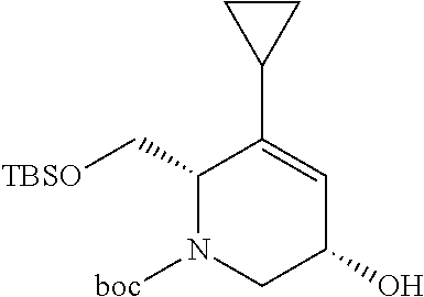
C1(C[TBSO])N([boc])CC(O)C=C1C1CC1
